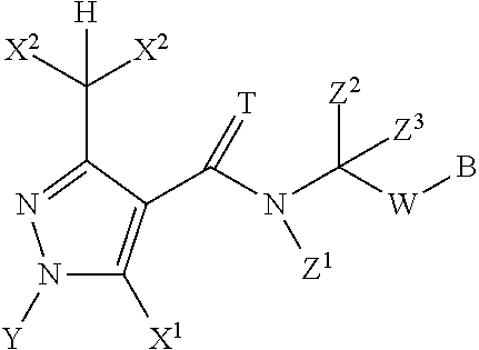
N1([Y])C([X1])=C(C(N(C([W]B)([Z2])[Z3])[Z1])=[T])C(C([X2])([X2])[H])=N1
